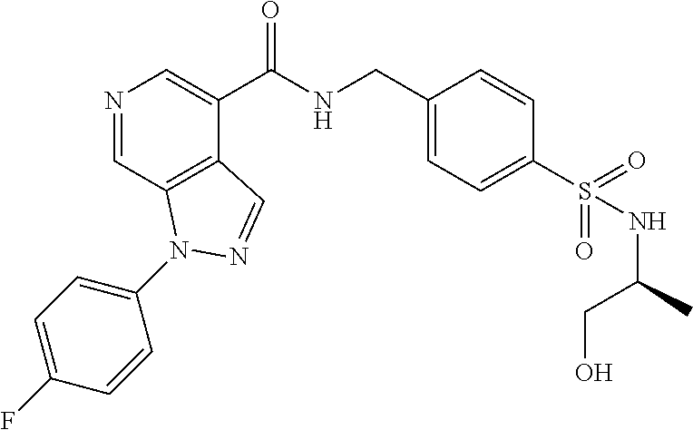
N1=CC2=C(C(C(NCC3=CC=C(S(=O)(=O)NC(CO)C)C=C3)=O)=C1)C=NN2C1=CC=C(F)C=C1
